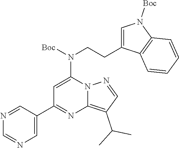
C1=C(N(CCC2=CN([Boc])C3=C2C=CC=C3)[Boc])N2C(=C(C(C)C)C=N2)N=C1C1=CN=CN=C1
